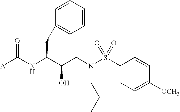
[A]C(NC(C(CN(S(C1=CC=C([OCH3])C=C1)(=O)=O)CC(C)C)O)CC1=CC=CC=C1)=O
